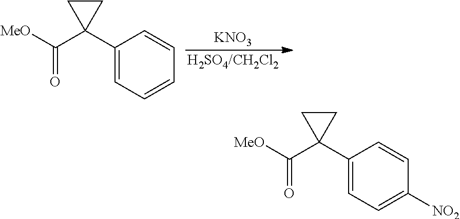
[KNO3].[H2SO4/CH2Cl2].C1(C2(C([MeO])=O)CC2)=CC=CC=C1.C1(C2(C([MeO])=O)CC2)=CC=C([NO2])C=C1
